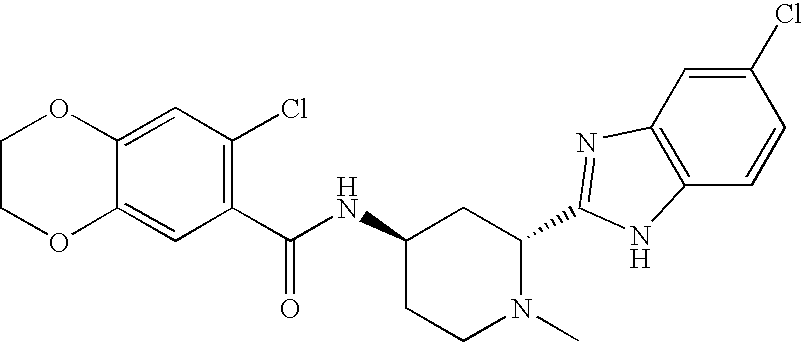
C1(C(NC2CCN(C)C(C3=NC4=C(C=CC(Cl)=C4)N3)C2)=O)=C(Cl)C=C2C(=C1)OCCO2
